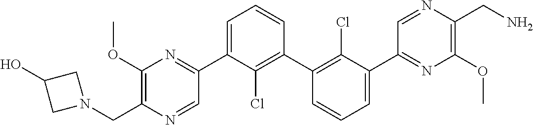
C1(C2=NC(OC)=C(CN3CC(O)C3)N=C2)=CC=CC(C2=C(Cl)C(C3=NC(OC)=C(CN)N=C3)=CC=C2)=C1Cl
